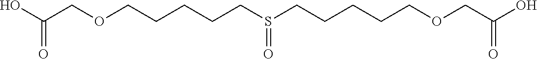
OC(COCCCCCS(CCCCCOCC(O)=O)=O)=O
